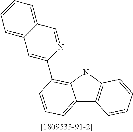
C12=CC=CC(C3=CC4=CC=CC=C4C=N3)=C1NC1=C2C=CC=C1
